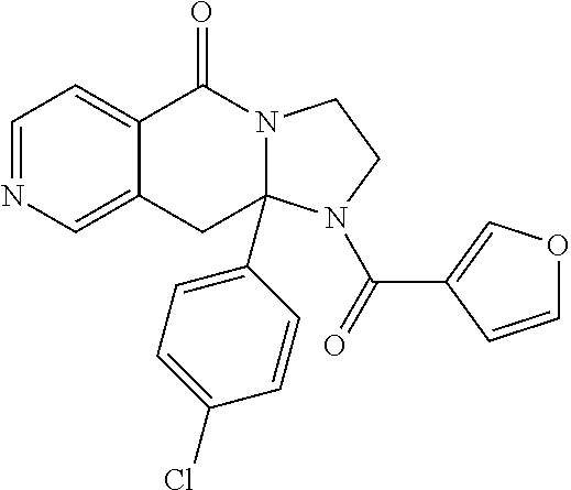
C1=NC=C2C(=C1)C(=O)N1C(C3=CC=C(Cl)C=C3)(C2)N(C(=O)C2=COC=C2)CC1
